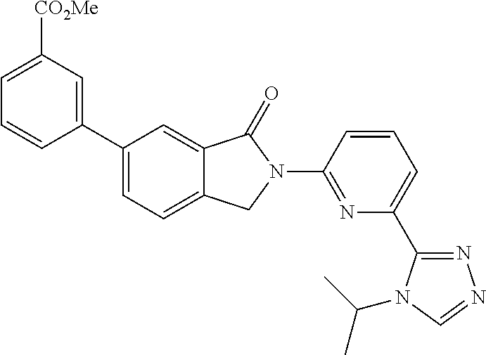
C1=C([CO2Me])C=C(C2=CC=C3C(=C2)C(=O)N(C2=NC(C4=NN=CN4C(C)C)=CC=C2)C3)C=C1
